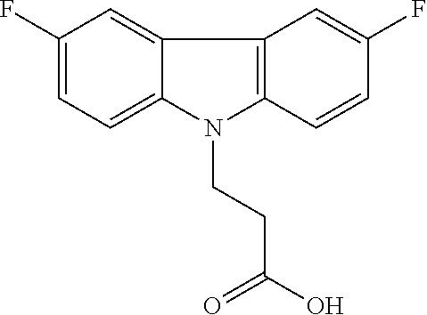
C1(F)=CC=C2C(=C1)C1=C(N2CCC(O)=O)C=CC(F)=C1
